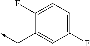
C1(F)=CC=C(F)C(C->C)=C1
